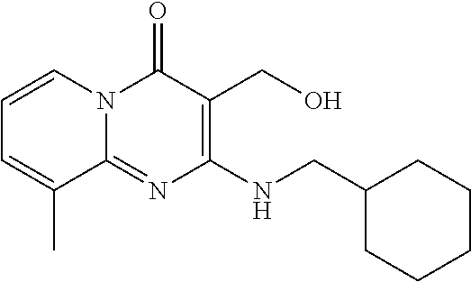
C1=CN2C(=NC(NCC3CCCCC3)=C(CO)C2=O)C(C)=C1
